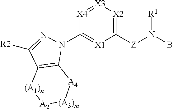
C12=C(C([R2])=NN1C1=[X1]C([Z]N(B)[R1])=[X2][X3]=[X4]1)[(A1)n][A2][(A3)m][A4]2
